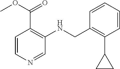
O(C(C1=C(NCC2=C(C3CC3)C=CC=C2)C=NC=C1)=O)C
